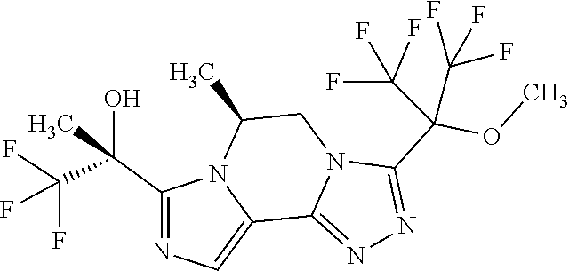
C1(C(C(F)(F)F)(O)C)=NC=C2N1C(C)CN1C2=NN=C1C(OC)(C(F)(F)F)C(F)(F)F
